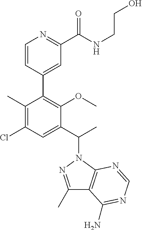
C1(C)=C(Cl)C=C(C(C)N2N=C(C)C3=C2N=CN=C3N)C(OC)=C1C1=CC(C(NCCO)=O)=NC=C1
